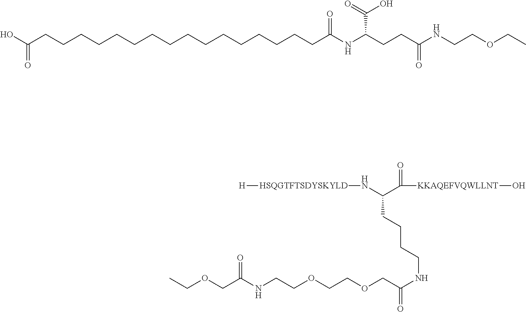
OC(=O)CCCCCCCCCCCCCCCCC(=O)NC(CCC(NCCOCC)=O)C(=O)O.C([KKAQEFVQWLLNT]O)(=O)C(CCCCNC(COCCOCCNC(COCC)=O)=O)N[HSQGTFTSDYSKYLD][H]
